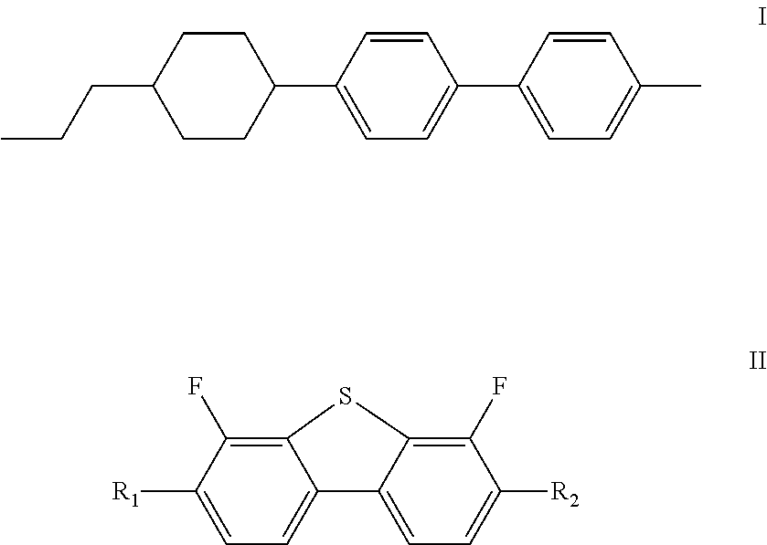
C1(C2CCC(CCC)CC2)=CC=C(C2=CC=C(C)C=C2)C=C1.C12=CC=C([R1])C(F)=C1SC1=C(F)C([R2])=CC=C21
